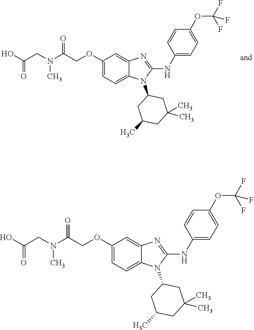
OC(CN(C(COC1=CC=C2C(=C1)N=C(NC1=CC=C(OC(F)(F)F)C=C1)N2C1CC(C)CC(C)(C)C1)=O)C)=O.OC(CN(C(COC1=CC=C2C(=C1)N=C(NC1=CC=C(OC(F)(F)F)C=C1)N2C1CC(C)CC(C)(C)C1)=O)C)=O
